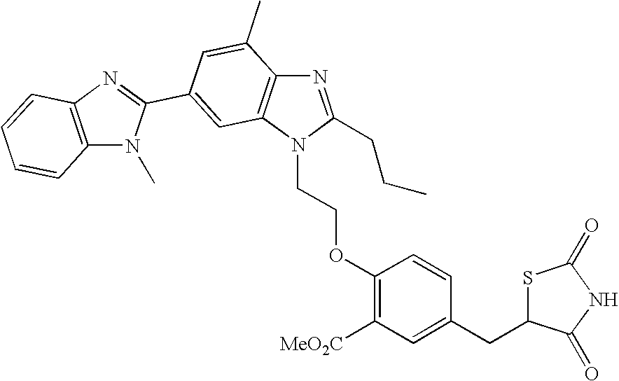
N1=C(CCC)N(CCOC2=C([MeO2C])C=C(CC3SC(=O)NC3=O)C=C2)C2=C1C(C)=CC(C1=NC3=C(N1C)C=CC=C3)=C2
